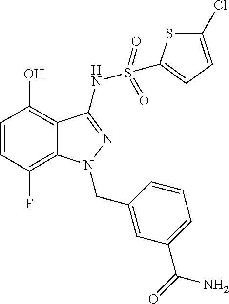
C1=CC(F)=C2C(=C1O)C(NS(=O)(=O)C1=CC=C(Cl)S1)=NN2CC1=CC(C(=O)N)=CC=C1
